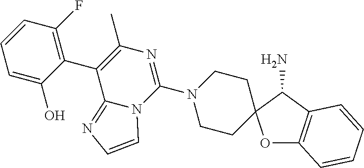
C1(C2=C(C)N=C(N3CCC4(CC3)OC3=C(C4N)C=CC=C3)N3C2=NC=C3)=C(F)C=CC=C1O
